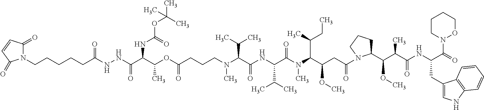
N(C(C(N(C(C(CC(N1C(C(C(C(NC(C(=O)N2OCCCC2)CC2=CNC3=C2C=CC=C3)=O)C)OC)CCC1)=O)OC)C(C)CC)C)=O)C(C)C)C(C(N(CCCC(OC(C(NC(=O)OC(C)(C)C)C(NNC(CCCCCN1C(=O)C=CC1=O)=O)=O)C)=O)C)C(C)C)=O
